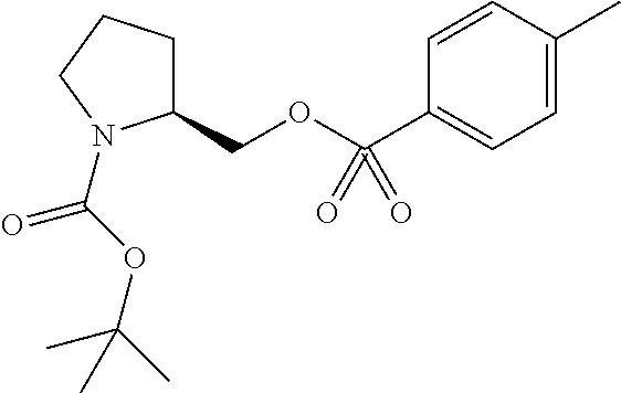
C1(COC(C2=CC=C(C)C=C2)(=O)=O)CCCN1C(=O)OC(C)(C)C
